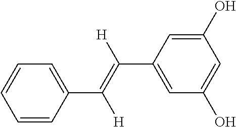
C1=C(C([H])=C([H])C2=CC=CC=C2)C=C(O)C=C1O
